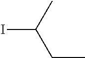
IC(CC)C
